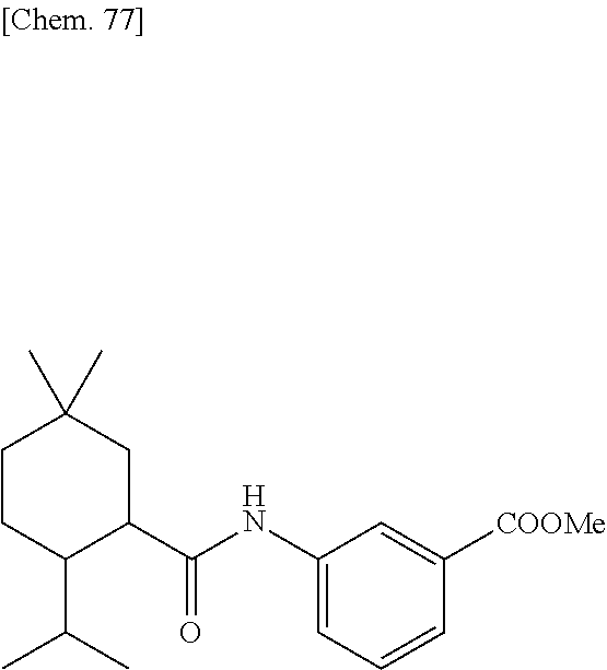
C1(NC(C2CC(C)(C)CCC2C(C)C)=O)=CC=CC([COOMe])=C1
